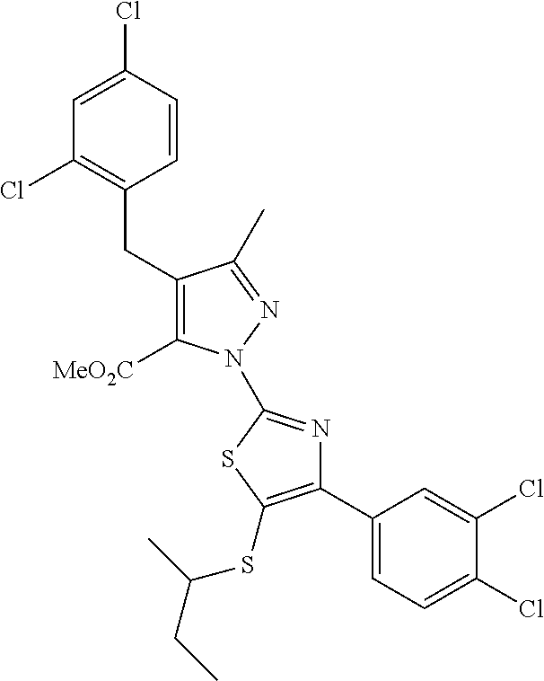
C(C1=C([MeO2C])N(C2=NC(C3=CC=C(Cl)C(Cl)=C3)=C(SC(C)CC)S2)N=C1C)C1=C(Cl)C=C(Cl)C=C1
